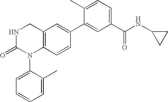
C12=C(C=CC(C3=CC(C(NC4CC4)=O)=CC=C3C)=C1)N(C1=CC=CC=C1C)C(=O)NC2
